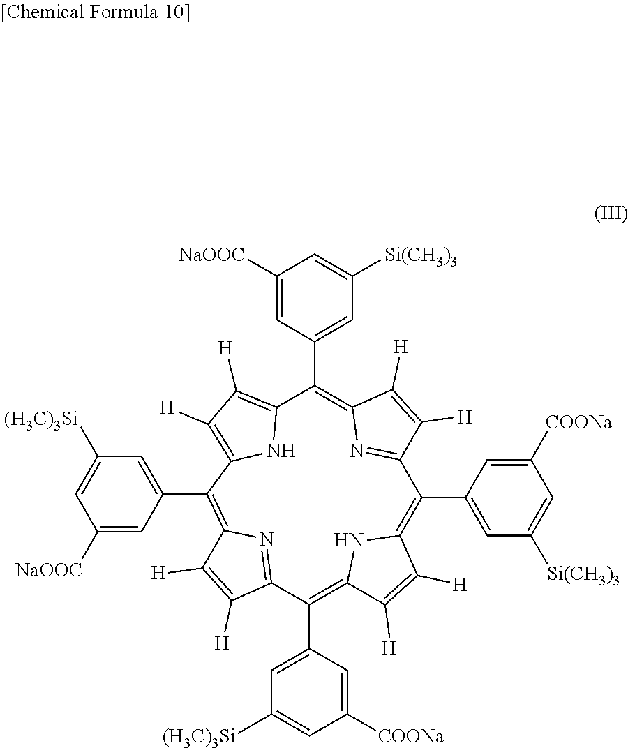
C12=C([H])C([H])=C(N1)C(C1=CC([(H3C)3Si])=CC([NaOOC])=C1)=C1N=C(C(C3=CC([(H3C)3Si])=CC([COONa])=C3)=C3NC(=C(C4=CC([Si(CH3)3])=CC([COONa])=C4)C4=NC(=C2C2=CC([Si(CH3)3])=CC([NaOOC])=C2)C([H])=C4[H])C([H])=C3[H])C([H])=C1[H]
